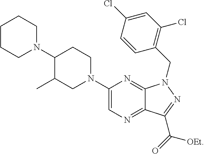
C1CCN(C2C(C)CN(C3=CN=C4C(=N3)N(CC3=C(Cl)C=C(Cl)C=C3)N=C4C(=O)[OEt])CC2)CC1
